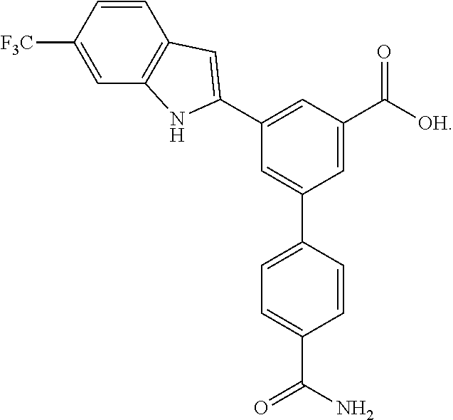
C1(C2=CC3=C(C=C([F3C])C=C3)N2)=CC(C(=O)[OH])=CC(C2=CC=C(C(=O)N)C=C2)=C1
